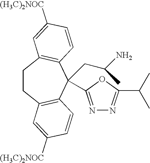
C1CC2=C(C=CC([(H3C)2NOC])=C2)C(C2=NN=C(C(C)C)O2)(CC(N)C)C2=C1C=C([(H3C)2NOC])C=C2
